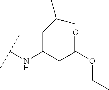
C(C(CC(OCC)=O)NC(C)C)C(C)C
